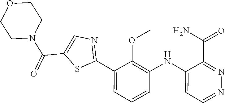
C1=C(C2=NC=C(C(N3CCOCC3)=O)S2)C(OC)=C(NC2=CC=NN=C2C(N)=O)C=C1
